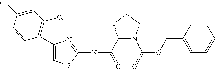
C1(C(=O)NC2=NC(C3=C(Cl)C=C(Cl)C=C3)=CS2)N(C(=O)OCC2=CC=CC=C2)CCC1
